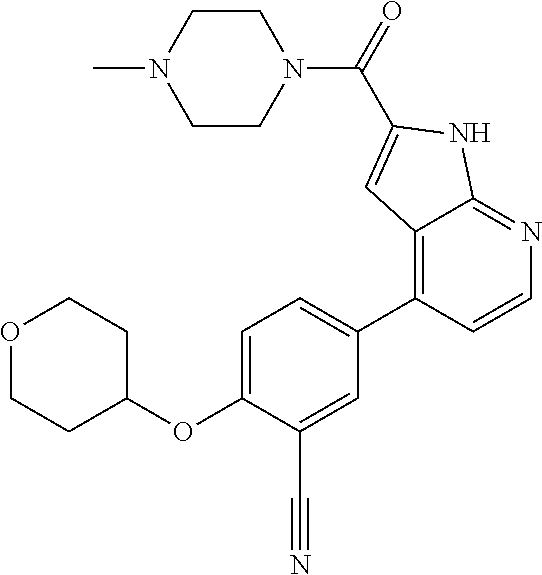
C(N1CCN(C)CC1)(C1=CC2=C(C3=CC=C(OC4CCOCC4)C(C#N)=C3)C=CN=C2N1)=O
